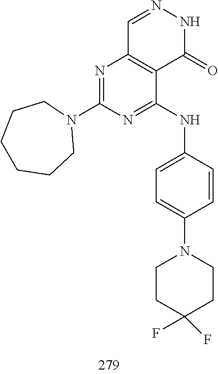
C1=NNC(=O)C2=C1N=C(N1CCCCCC1)N=C2NC1=CC=C(N2CCC(F)(F)CC2)C=C1
